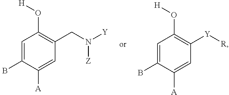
C1([Y][R])=C(O[H])C=C(B)C([A])=C1.C1=C(B)C([A])=CC(CN([Y])[Z])=C1O[H]
